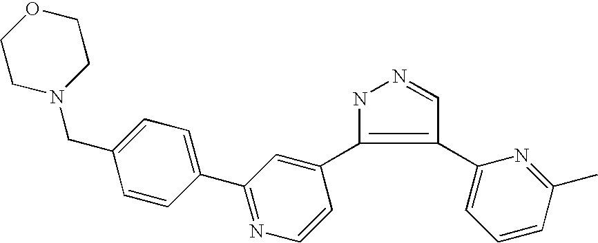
N1C(C2=CC(C3=CC=C(CN4CCOCC4)C=C3)=NC=C2)=C(C2=CC=CC(C)=N2)C=N1
